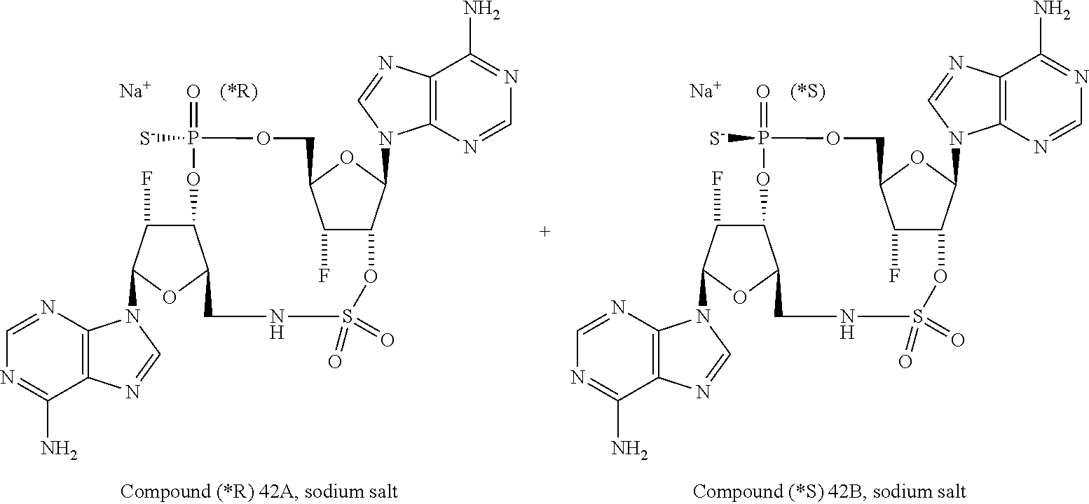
C12C(F)C(N3C4=C(C(N)=NC=N4)N=C3)OC1CNS(=O)(=O)OC1C(F)C(OC1N1C3=C(C(N)=NC=N3)N=C1)COP([S-])(=O)O2.[Na].C12C(F)C(N3C4=C(C(N)=NC=N4)N=C3)OC1CNS(=O)(=O)OC1C(F)C(OC1N1C3=C(C(N)=NC=N3)N=C1)COP([S-])(=O)O2.[Na]
